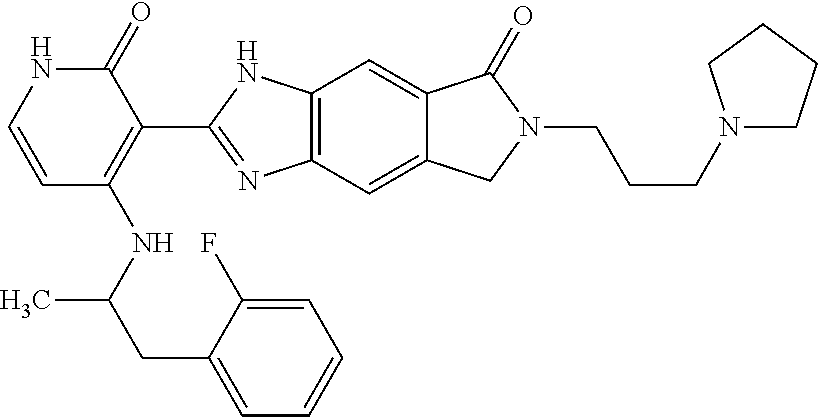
C1=CC(NC(CC2=CC=CC=C2F)C)=C(C2=NC3=C(N2)C=C2C(=C3)CN(CCCN3CCCC3)C2=O)C(=O)N1
